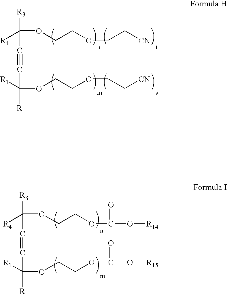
[R3]C(C#CC([R])([R1])OCCOCC[CN])([R4])OCCOCC[CN].[R3]C(C#CC([R])([R1])OCCOC(=O)O[R15])([R4])OCCOC(=O)O[R14]
